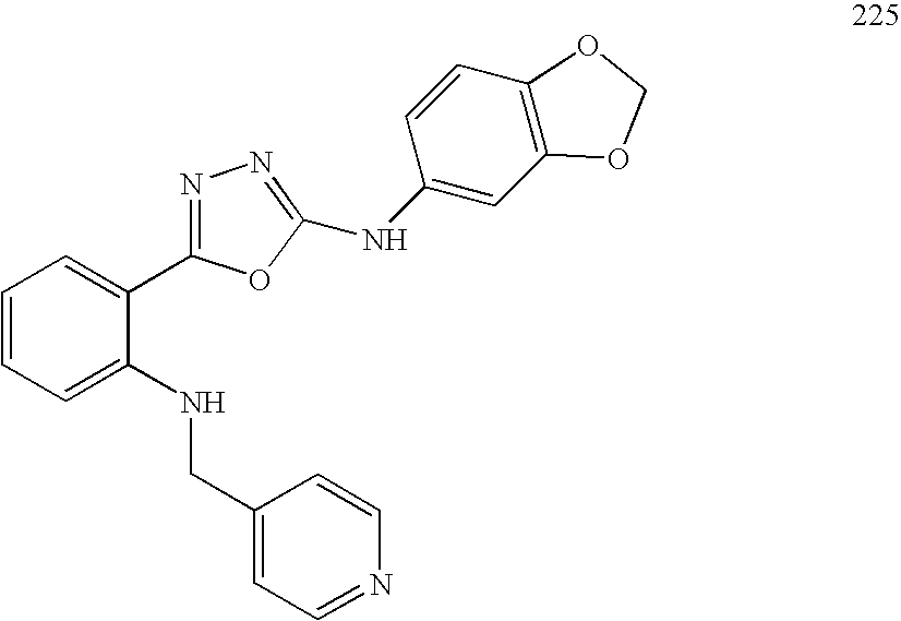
C1=CC=C(NCC2=CC=NC=C2)C(C2=NN=C(NC3=CC4=C(C=C3)OCO4)O2)=C1
